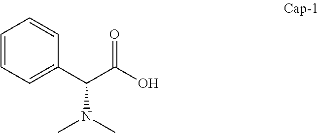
C1=CC=C(C(C(=O)O)N(C)C)C=C1
